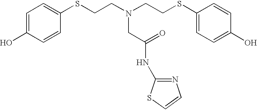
C1=C(O)C=CC(SCCN(CCSC2=CC=C(O)C=C2)CC(NC2=NC=CS2)=O)=C1
